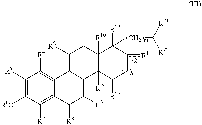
C1([R5])=C([R6O])C([R7])=C2C(=C1[R4])C1C(C([R3])C2[R8])C2([R24])C([R25])Cc([R1])C([R23])([(CH2)m]C([R21])[R22])C2([R10])CC1[R2]
